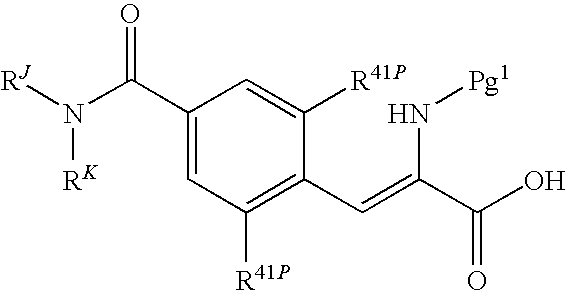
C1(C(N([RJ])[RK])=O)=CC([R41P])=C(C=C(C(O)=O)N[Pg1])C([R41P])=C1
